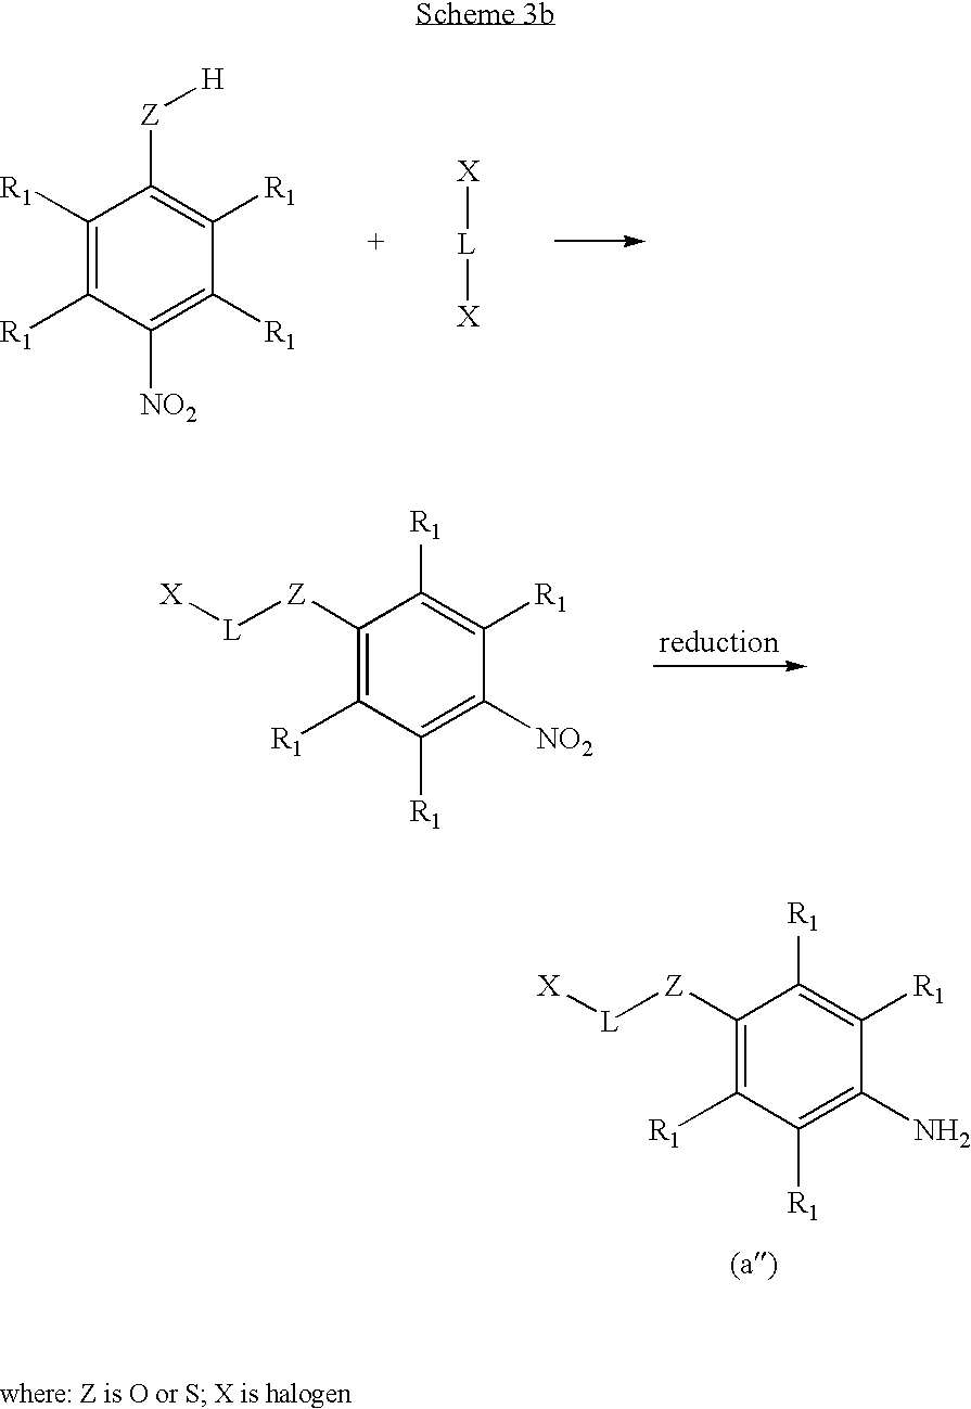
C1([R1])=C([R1])C([NO2])=C([R1])C([R1])=C1[Z][H].[L]([X])[X].C1([Z][L][X])=C([R1])C([R1])=C([NO2])C([R1])=C1[R1].C1([Z][L][X])=C([R1])C([R1])=C(N)C([R1])=C1[R1]
